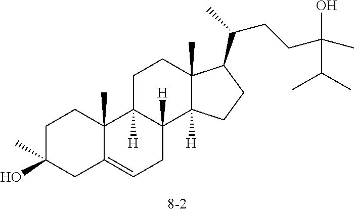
C1C(O)(C)CC2=CCC3([H])C([H])(C2(C)C1)CCC1(C)C3([H])CCC1C(CCC(C)(O)C(C)C)C
